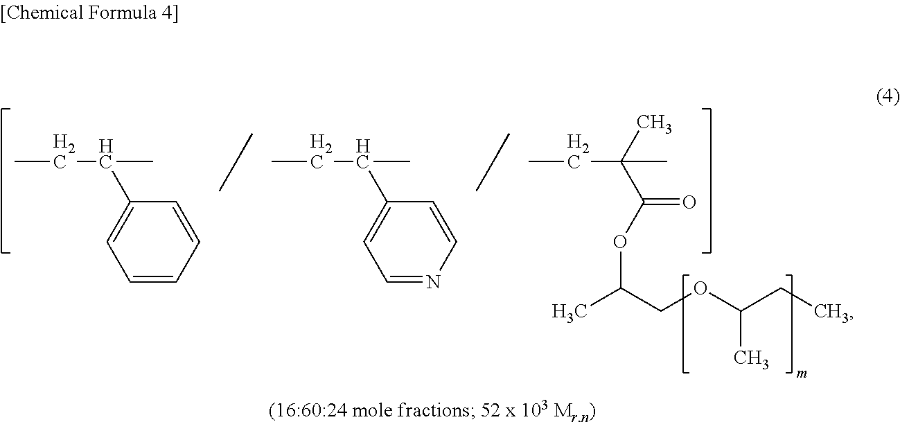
C1=CC=CC(C(C)CC)=C1.C1=NC=CC(C(C)CC)=C1.O=C(OC(C)COC(CC)C)C(C)(CC)C
